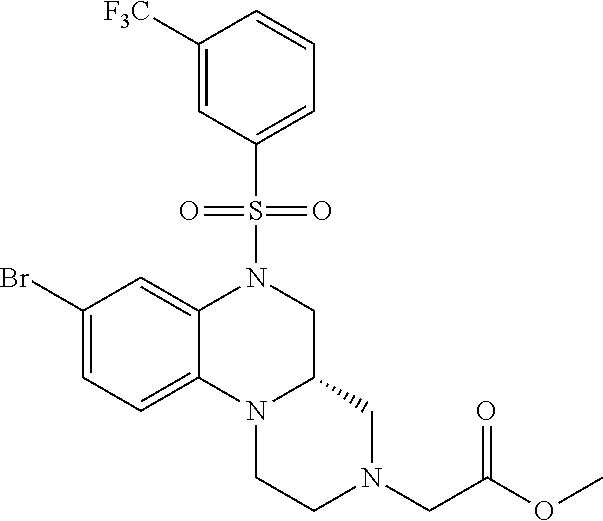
C1([F3C])=CC(S(N2C3=CC(Br)=CC=C3N3C(C2)CN(CC(OC)=O)CC3)(=O)=O)=CC=C1
